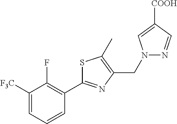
C1([F3C])=CC=CC(C2=NC(CN3N=CC([COOH])=C3)=C(C)S2)=C1F
